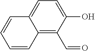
C12=C(C=O)C(O)=CC=C1C=CC=C2
